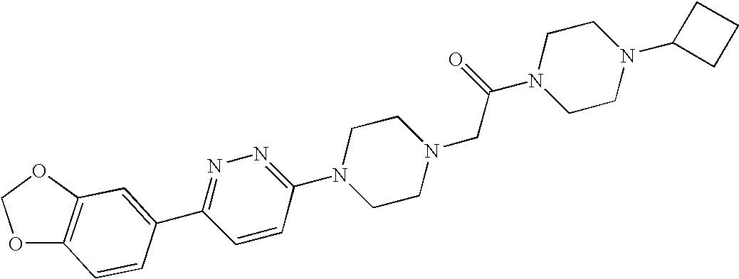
N1=C(C2=CC3=C(OCO3)C=C2)C=CC(N2CCN(CC(N3CCN(C4CCC4)CC3)=O)CC2)=N1
